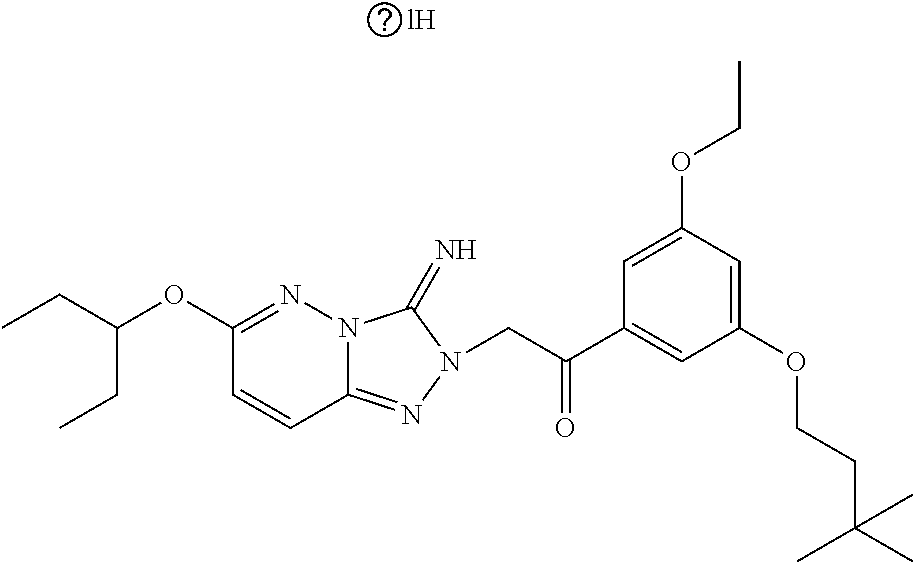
C12=NN(CC(C3=CC(OCCC(C)(C)C)=CC(OCC)=C3)=O)C(=N)N1N=C(OC(CC)CC)C=C2.[lH]
